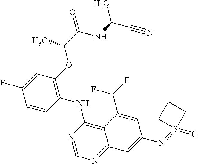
C1=CC(NC2=C3C(=NC=N2)C=C(N=S2(=O)CCC2)C=C3C(F)F)=C(OC(C(NC(C#N)C)=O)C)C=C1F
